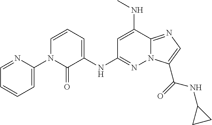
C1=NC(N2C(=O)C(NC3=NN4C(=NC=C4C(=O)NC4CC4)C(NC)=C3)=CC=C2)=CC=C1
